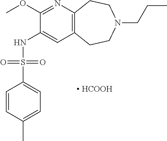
C12=C(CCN(CCC)CC1)C=C(NS(C1=CC=C(C)C=C1)(=O)=O)C(OC)=N2.[ HCOOH]
